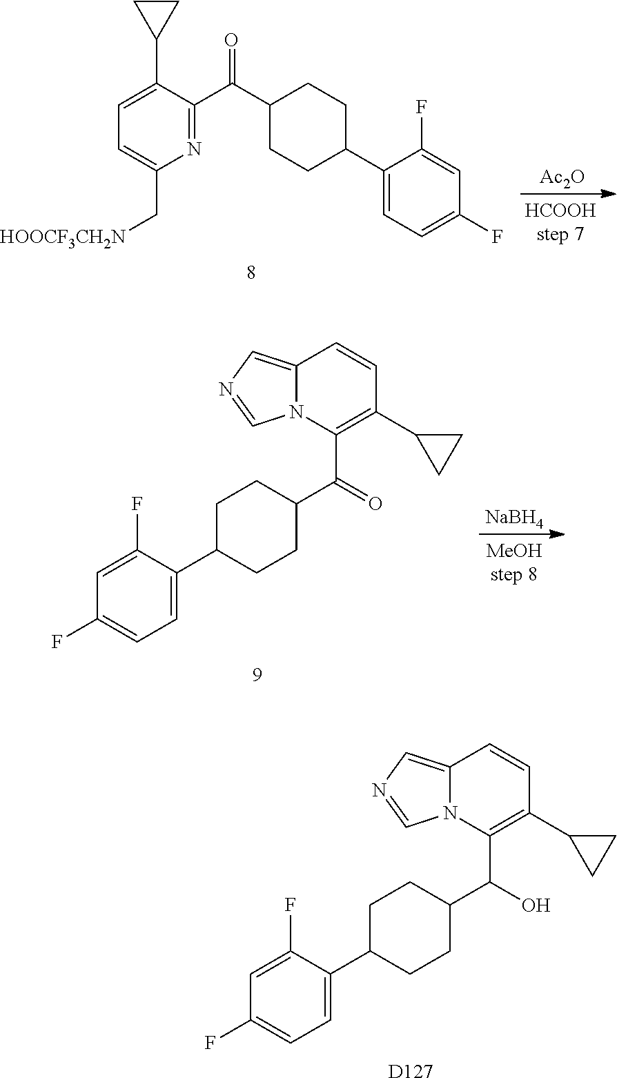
N1=C(C(C2CCC(C3=CC=C(F)C=C3F)CC2)=O)C(C2CC2)=CC=C1C[HOOCF3CH2N].[Ac2O].O=C(C1CCC(C2=CC=C(F)C=C2F)CC1)C1=C(C2CC2)C=CC2=CN=CN12.[NaBH4].OC(C1CCC(C2=CC=C(F)C=C2F)CC1)C1=C(C2CC2)C=CC2=CN=CN12.[D127]
